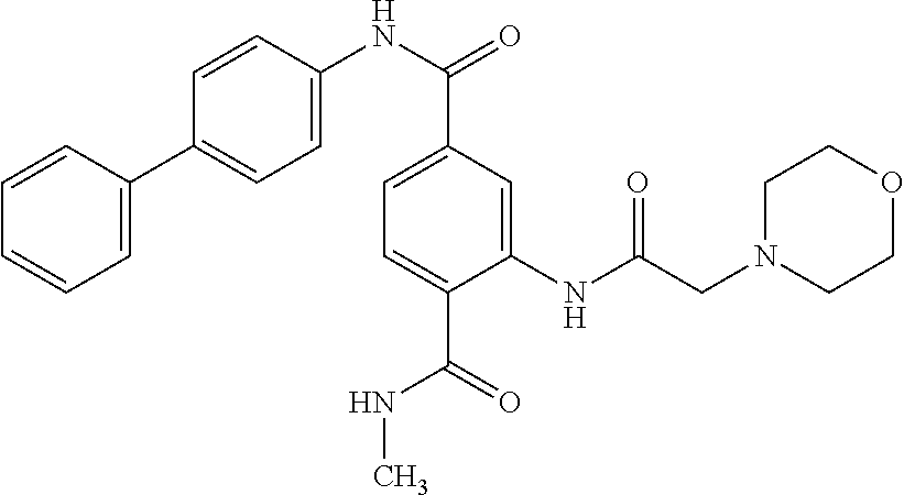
C1=C(C(NC2=CC=C(C3=CC=CC=C3)C=C2)=O)C=C(NC(CN2CCOCC2)=O)C(C(=O)NC)=C1
